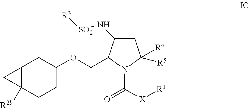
C1C2([R2b])C1CC(OCC1C(N[SO2][R3])CC([R6])([R5])N1C([X][R1])=O)CC2
